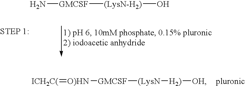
N[GMCSF][(LysN-H2)]O.[ICH2C(]=[O)HN][GMCSF][(LysN][H2)][OH]
